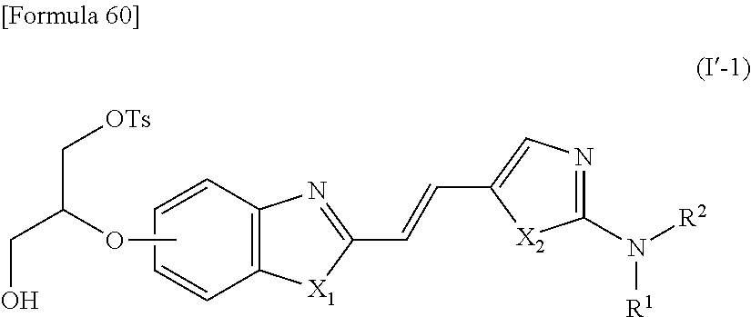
COC(CO)C[OTs].C1=CC2=C(C=C1)[X1]C(C=CC1=CN=C(N([R2])[R1])[X2]1)=N2
